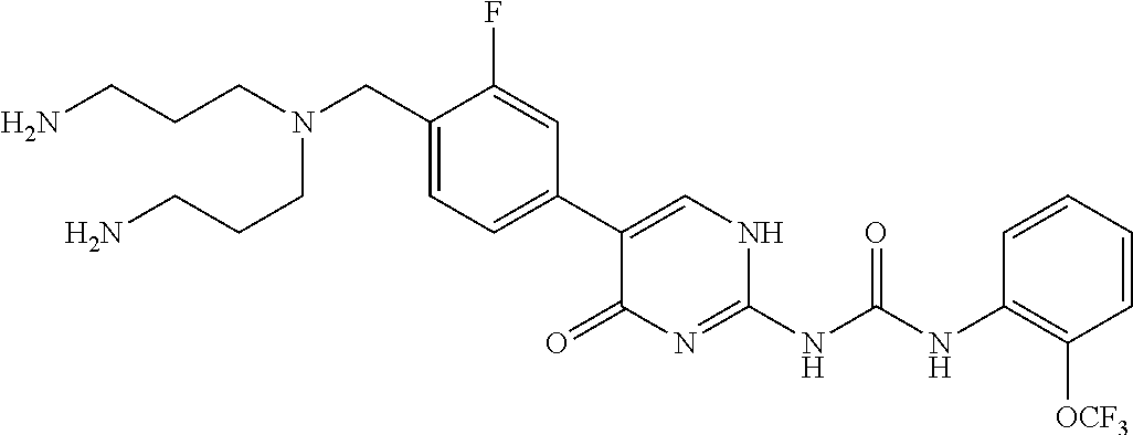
N(CC1=CC=C(C2=CNC(NC(NC3=C([OCF3])C=CC=C3)=O)=NC2=O)C=C1F)(CCCN)CCCN
